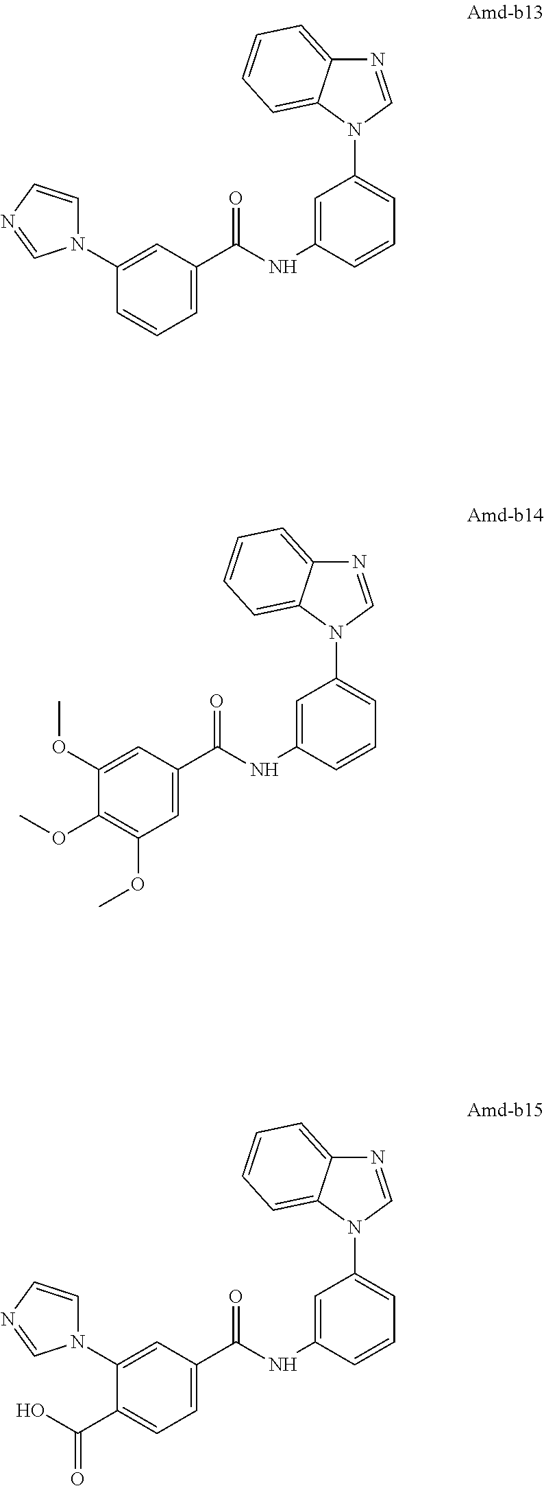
C1(N2C=CN=C2)=CC(C(NC2=CC(N3C=NC4=CC=CC=C34)=CC=C2)=O)=CC=C1.C1(OC)=CC(C(NC2=CC(N3C=NC4=CC=CC=C34)=CC=C2)=O)=CC(OC)=C1OC.C1(N2C=CN=C2)=CC(C(NC2=CC(N3C=NC4=CC=CC=C34)=CC=C2)=O)=CC=C1C(O)=O
